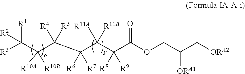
C(C(C(C(C(C(C(OCC(C[ORA2])[ORA1])=O)([R8])[R9])([R11B])[R11A])([R6])[R7])([R4])[R5])([R10A])[R10B])([R3])([R1])[R2]
